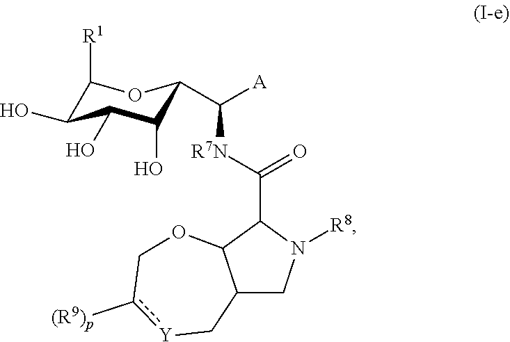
C1([R1])C(O)C(O)C(O)C(C([R7N]C(C2N([R8])CC3C2OCc([(R9)p])[Y]C3)=O)[A])O1
